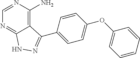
C12=C(N)N=CN=C1NN=C2C1=CC=C(OC2=CC=CC=C2)C=C1
